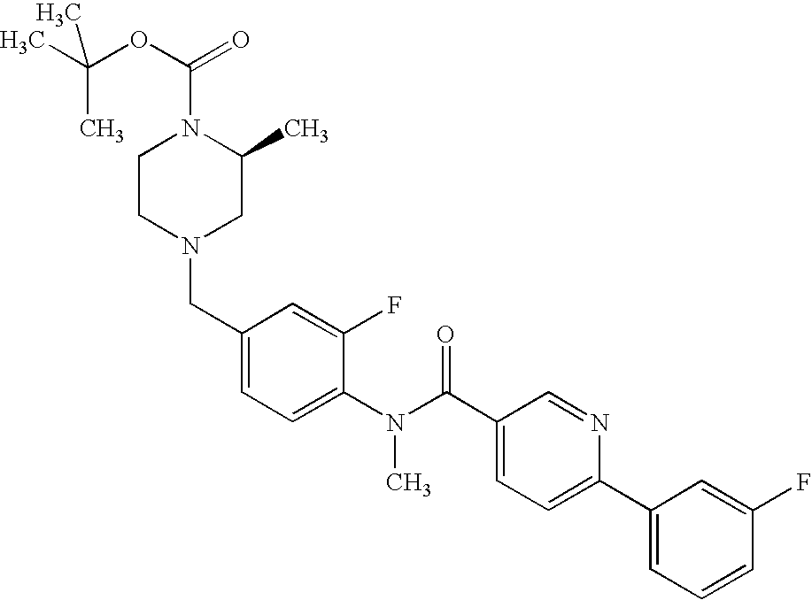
CC(OC(=O)N1CCN(CC2=CC=C(N(C(C3=CC=C(C4=CC=CC(F)=C4)N=C3)=O)C)C(F)=C2)CC1C)(C)C
